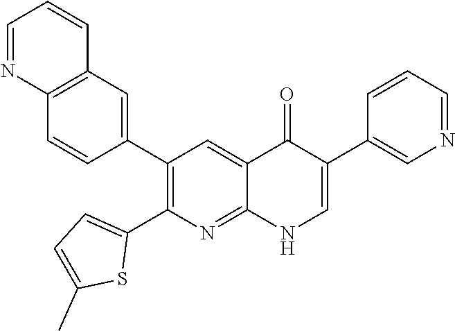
C12=C(C=C(C3=C(C4=CC=C(C)S4)N=C4C(=C3)C(=O)C(C3=CN=CC=C3)=CN4)C=C1)C=CC=N2
